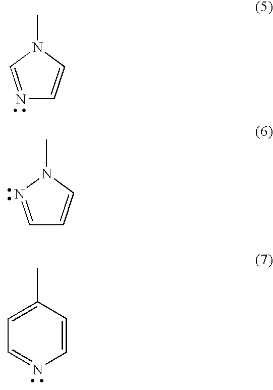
N1=CN(C)C=C1.C1=NN(C)C=C1.C1=C(C)C=CN=C1
